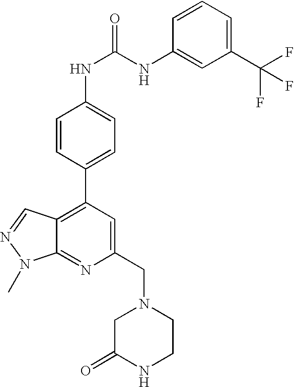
C1(C(F)(F)F)=CC=CC(NC(=O)NC2=CC=C(C3=C4C(=NC(CN5CC(=O)NCC5)=C3)N(C)N=C4)C=C2)=C1
